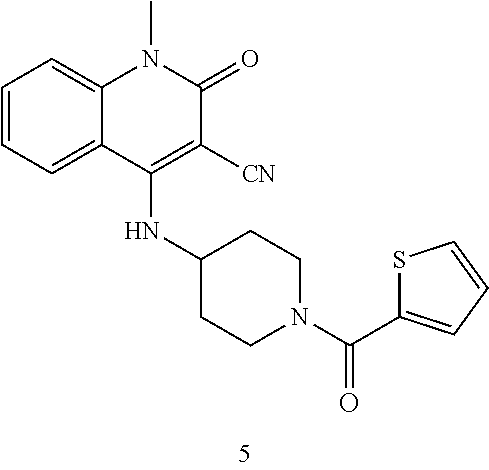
C1=CC=C2C(=C1)N(C)C(=O)C([CN])=C2NC1CCN(C(C2=CC=CS2)=O)CC1
